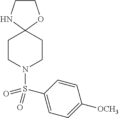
C1CNC2(O1)CCN(S(C1=CC=C([OCH3])C=C1)(=O)=O)CC2
